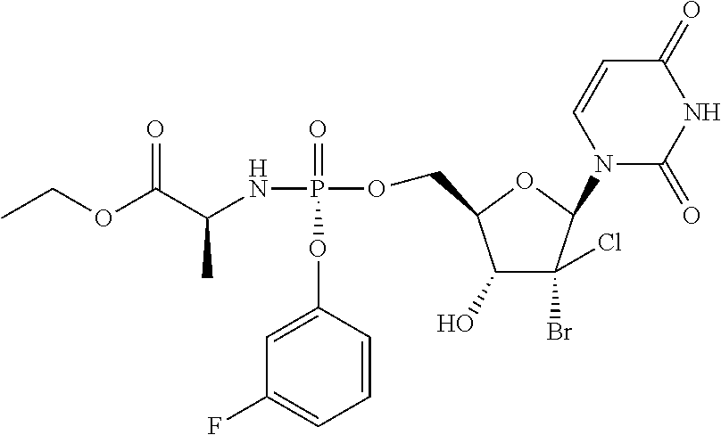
C1=CC(OP(NC(C(OCC)=O)C)(=O)OCC2C(O)C(Br)(Cl)C(N3C(=O)NC(=O)C=C3)O2)=CC(F)=C1
